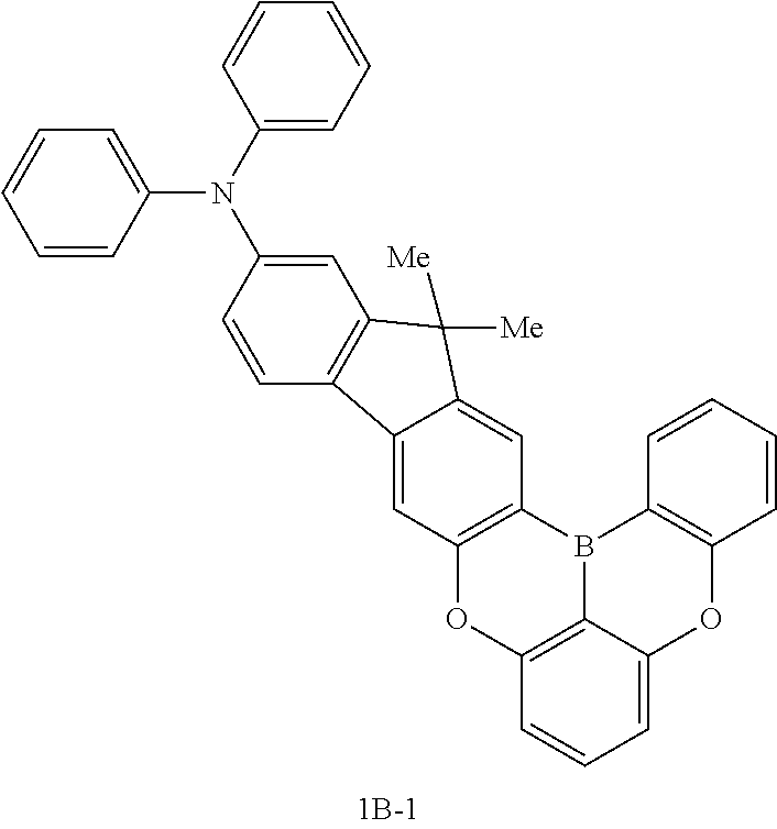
C1=CC(N(C2=CC=CC=C2)C2=CC3=C(C=C2)C2=CC4=C(C=C2C3([Me])[Me])B2C3=C(O4)C=CC=C3OC3=C2C=CC=C3)=CC=C1
